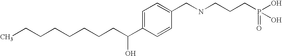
C(CCCCCC(C1=CC=C(CNCCCP(=O)(O)O)C=C1)O)CC
